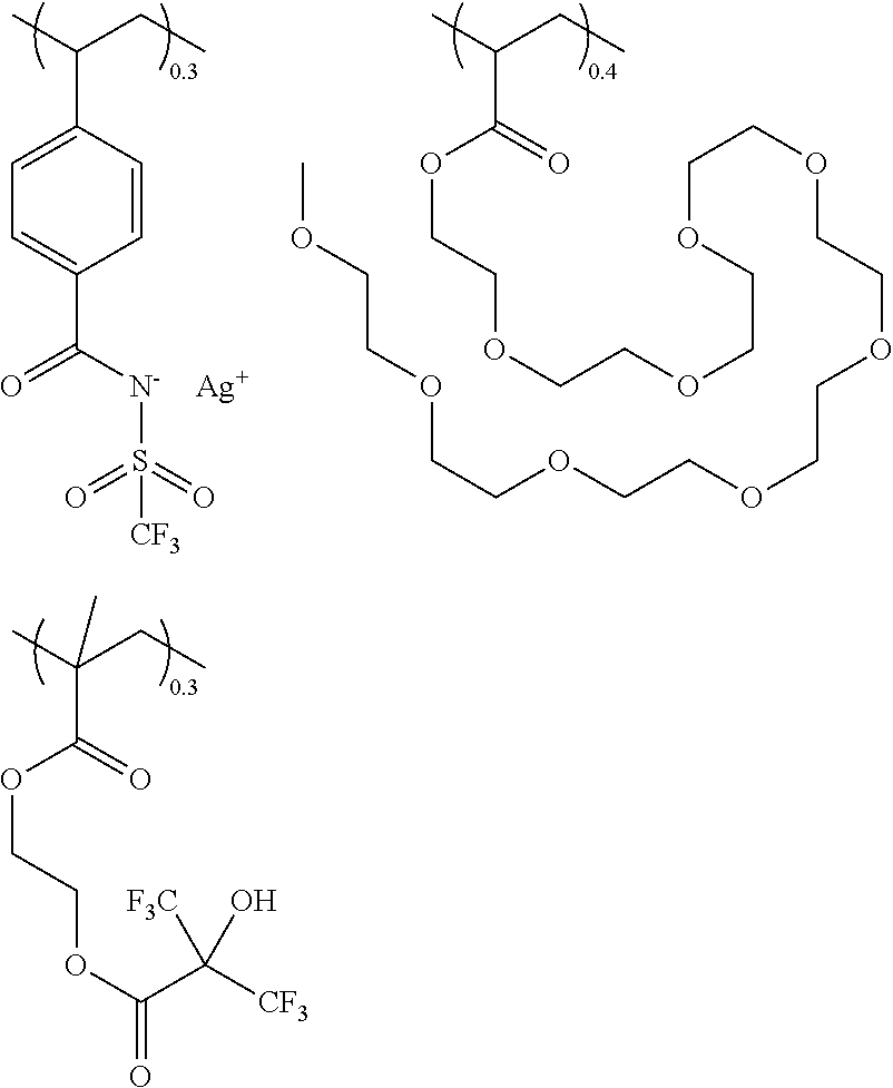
CC(CC)(C(=O)OCCOC(=O)C([CF3])([F3C])O)C.CC(CC)C1=CC=C(C(=O)[N-]S(=O)(=O)[CF3])C=C1.[Ag].CC(CC)C(=O)OCCOCCOCCOCCOCCOCCOCCOCCOCCOC
